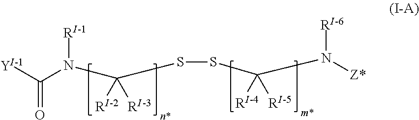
O=C([Y])N(C([RI-2])([RI-3])SSC([RI-4])([RI-5])N([RI-6])[Z*])[RI-1]
